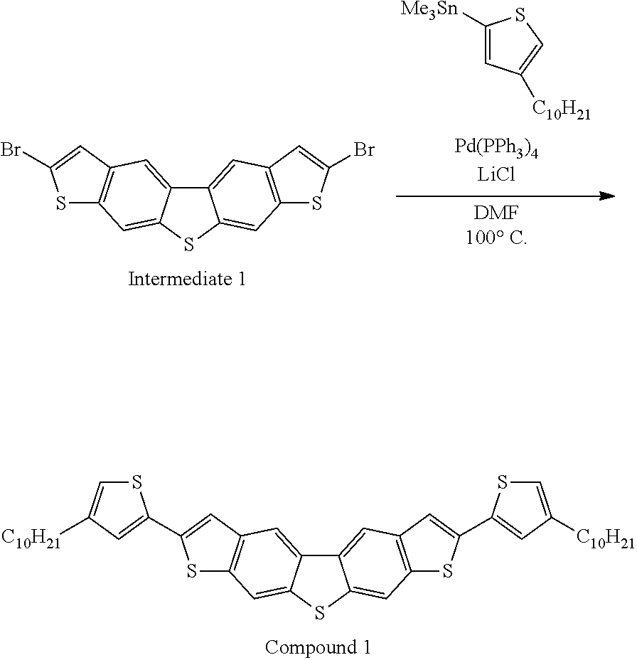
C12=CC3=C(C=C1SC1=CC4=C(C=C21)C=C(Br)S4)SC(Br)=C3.C1([Me3Sn])=CC([C10H21])=CS1.C12=CC3=C(C=C1SC1=CC4=C(C=C21)C=C(C1=CC([C10H21])=CS1)S4)SC(C1=CC([C10H21])=CS1)=C3
